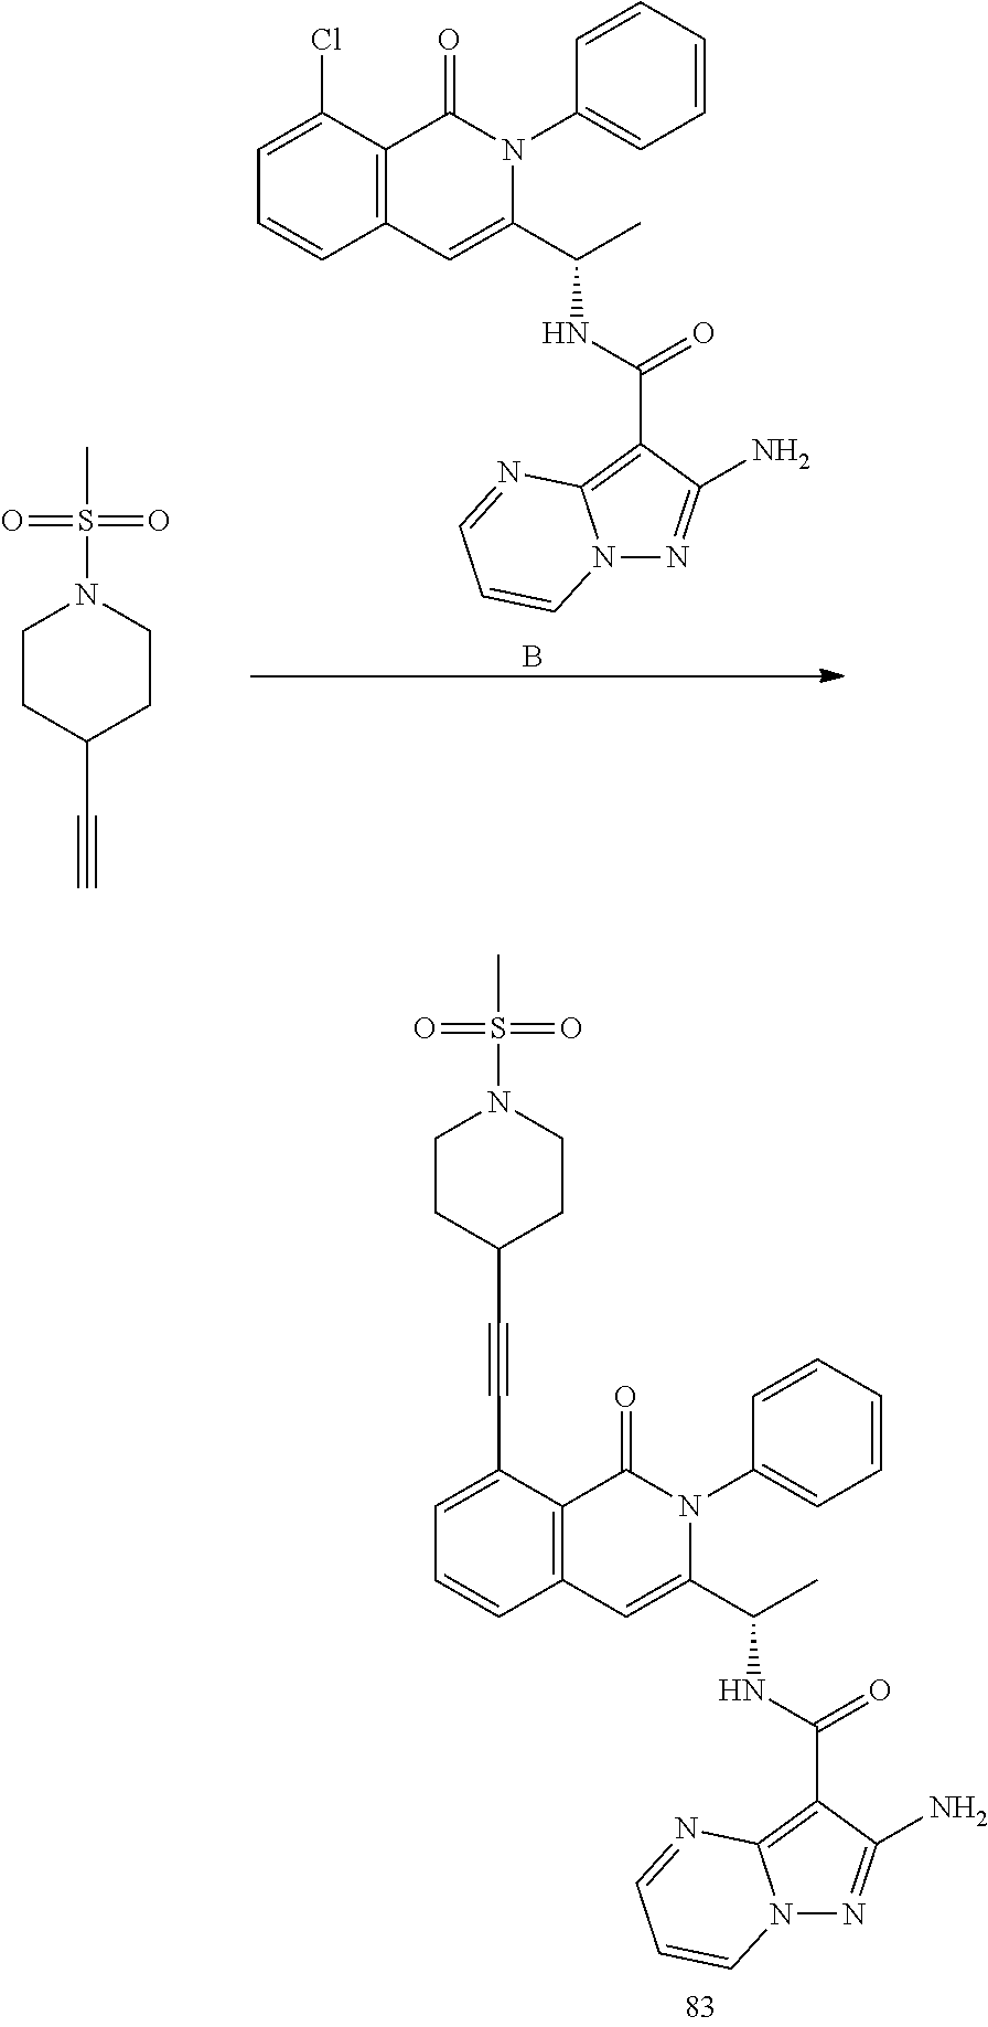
C1=C(Cl)C2=C(C=C1)C=C(C(C)NC(=O)C1=C3N(N=C1N)C=CC=N3)N(C1=CC=CC=C1)C2=O.B.C1CC(C#C)CCN1S(C)(=O)=O.C1=C(C#CC2CCN(S(=O)(C)=O)CC2)C2=C(C=C1)C=C(C(C)NC(=O)C1=C3N(N=C1N)C=CC=N3)N(C1=CC=CC=C1)C2=O
